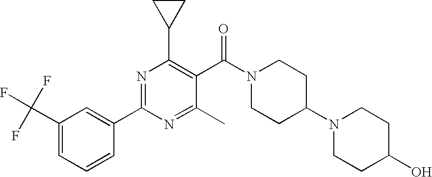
N1=C(C2=CC(C(F)(F)F)=CC=C2)N=C(C)C(C(N2CCC(N3CCC(O)CC3)CC2)=O)=C1C1CC1
